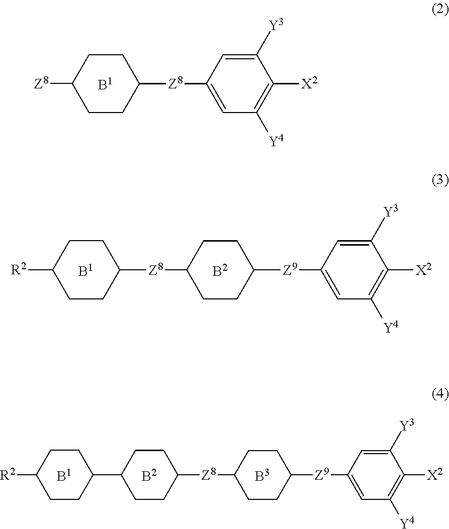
[Z8](C1CCC([Z9]C2=CC([Y4])=C([X2])C([Y3])=C2)CC1)C1CCC([R2])CC1.[B1].[B2].[B1].[Z8]C1CCC([Z8]C2=CC([Y4])=C([X2])C([Y3])=C2)CC1.[B2].[R2]C1CCC(C2CCC([Z8]C3CCC([Z9]C4=CC([Y4])=C([X2])C([Y3])=C4)CC3)CC2)CC1.[B3].[B1]
